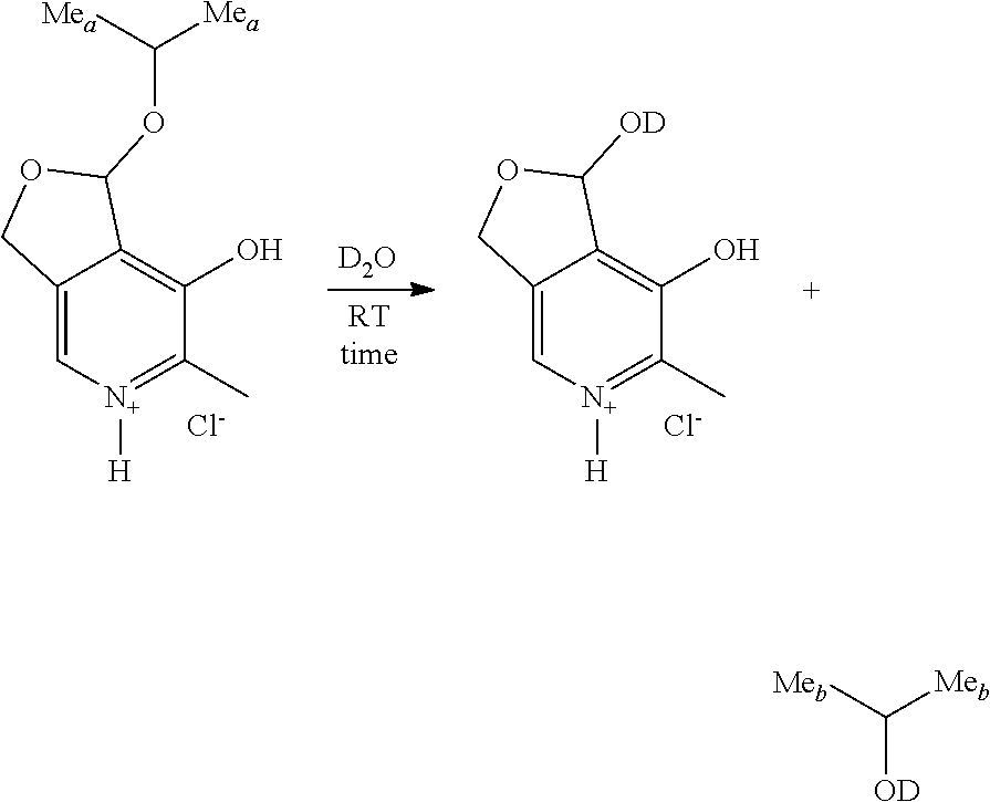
[D2O].C12=C[N+]([H])=C(C)C(O)=C1C(OC([Mea])[Mea])OC2.[Cl-].C12=C[N+]([H])=C(C)C(O)=C1C([OD])OC2.[Cl-].C([Meb])([OD])[Meb]
